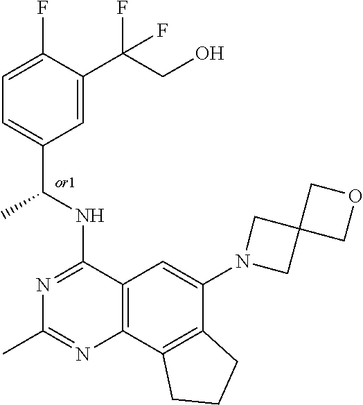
C12=C(C3=C(C(N4CC5(C4)COC5)=C1)CCC3)N=C(C)N=C2NC(C1=CC=C(F)C(C(CO)(F)F)=C1)C
